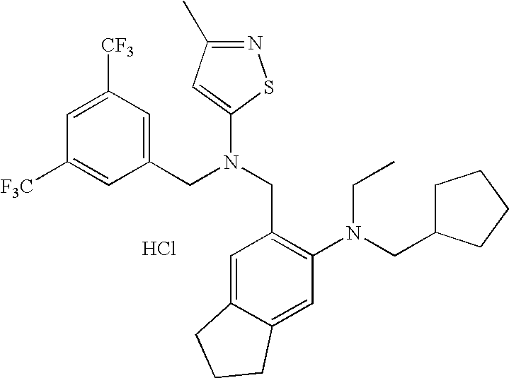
C1([F3C])=CC(CN(CC2=C(N(CC3CCCC3)CC)C=C3C(=C2)CCC3)C2=CC(C)=NS2)=CC([CF3])=C1.Cl
